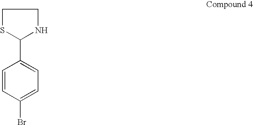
C1(C2SCCN2)=CC=C(Br)C=C1
